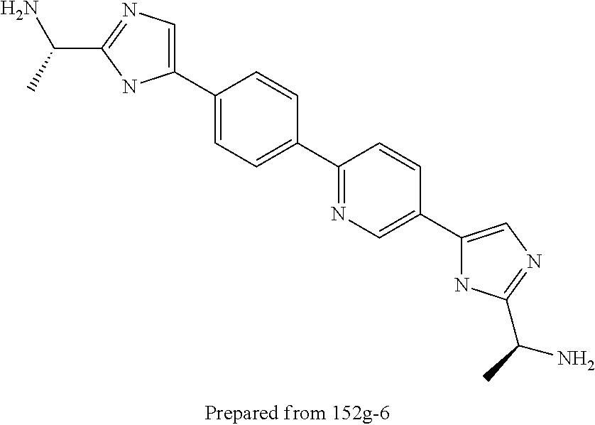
C(C1=NC=C(C2=CC=C(C3=NC=C(C4=CN=C(C(C)N)N4)C=C3)C=C2)N1)(C)N
